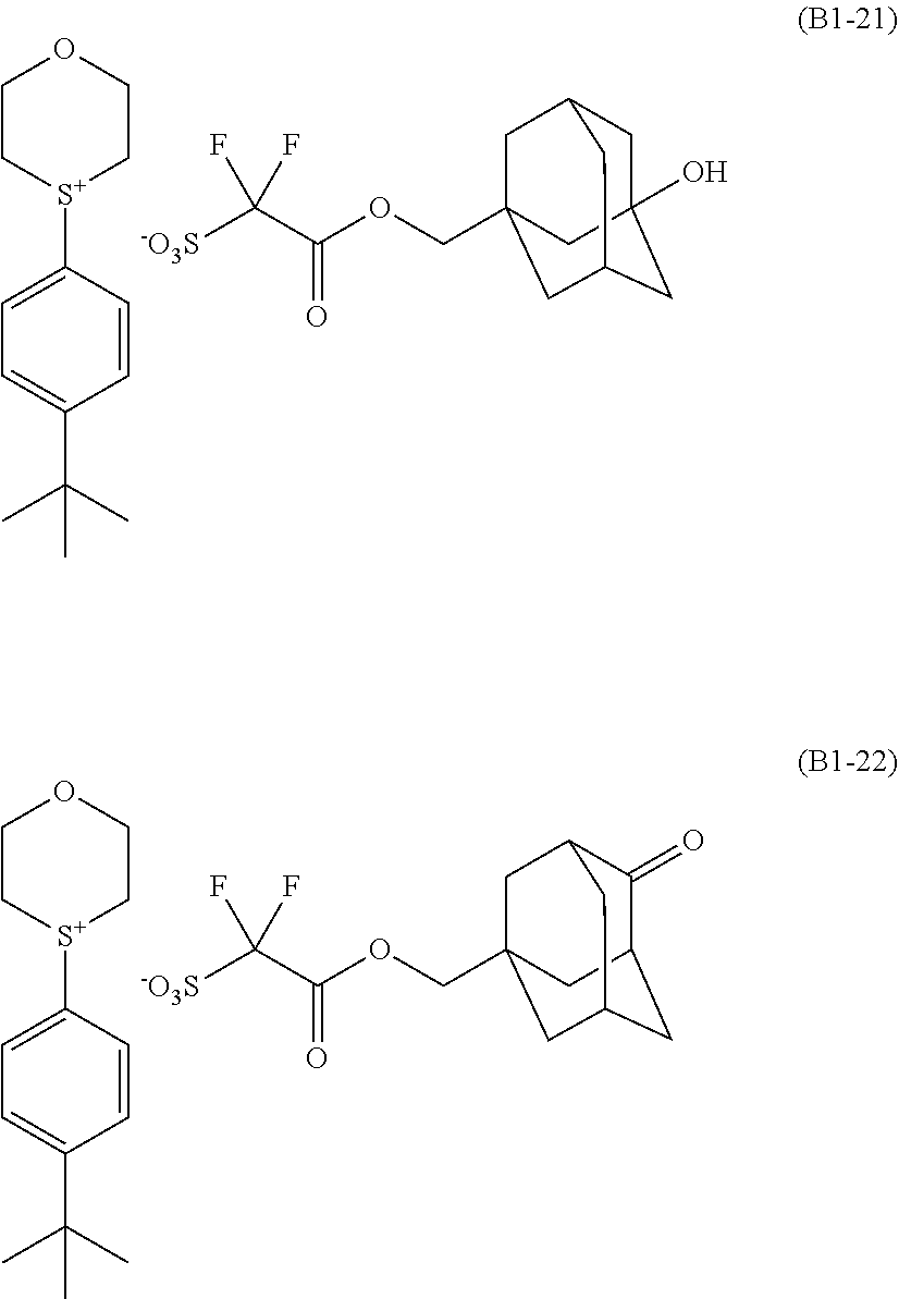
[S+]1(C2=CC=C(C(C)(C)C)C=C2)CCOCC1.C1C2(O)CC3CC(COC(C([-O3S])(F)F)=O)(CC1C3)C2.[S+]1(C2=CC=C(C(C)(C)C)C=C2)CCOCC1.C1(=O)C2CC3CC(COC(C([-O3S])(F)F)=O)(CC1C3)C2
